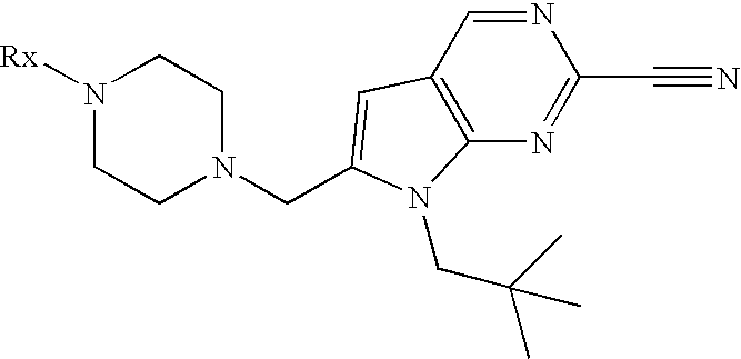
N1([Rx])CCN(CC2=CC3=C(N=C(C#N)N=C3)N2CC(C)(C)C)CC1
